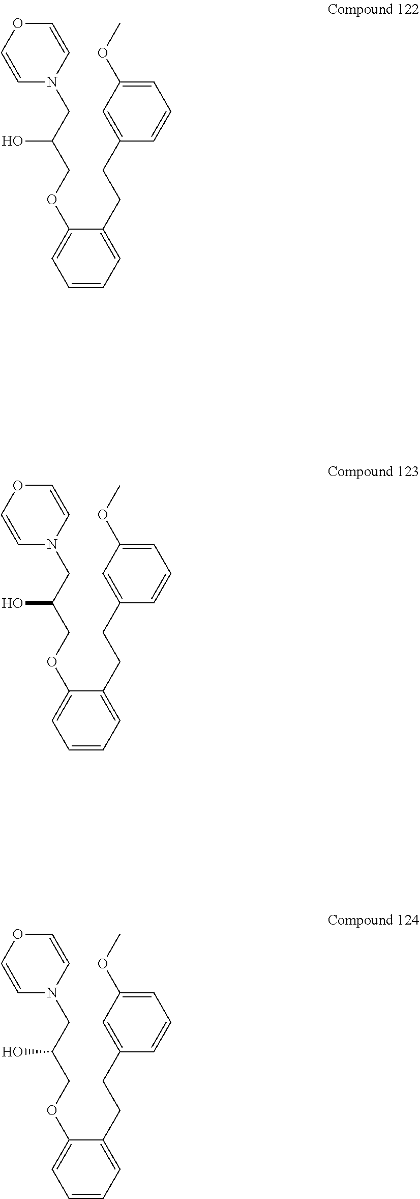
C1=COC=CN1CC(COC1=CC=CC=C1CCC1=CC(OC)=CC=C1)O.C1=COC=CN1CC(COC1=CC=CC=C1CCC1=CC(OC)=CC=C1)O.C1=COC=CN1CC(COC1=CC=CC=C1CCC1=CC(OC)=CC=C1)O
